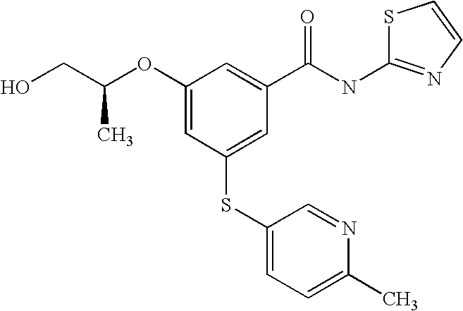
C1(OC(CO)C)=CC(SC2=CC=C(C)N=C2)=CC(C(NC2=NC=CS2)=O)=C1
